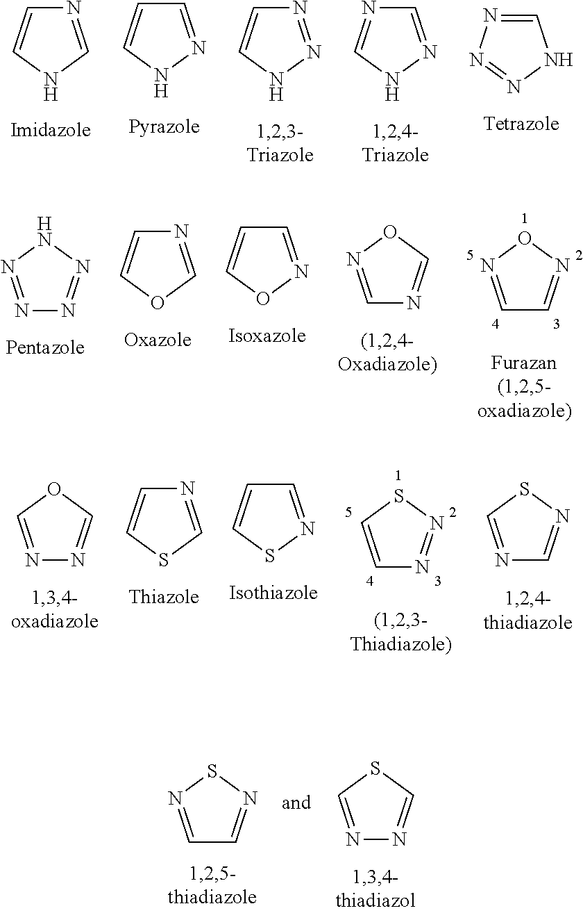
N1=CNC=C1.C1=NNC=C1.N1=NNC=C1.C1=NNC=N1.C1=NN=NN1.N1=NNN=N1.N1=COC=C1.C1=NOC=C1.C1=NOC=N1.C1=NON=C1.N1=COC=N1.N1=CSC=C1.C1=NSC=C1.C1=CSN=N1.N1=CSN=C1.C1=NSN=C1.N1=CSC=N1
